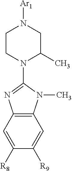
C12=C(C=C([R8])C([R9])=C1)N=C(N1C(C)CN([Ar1])CC1)N2C
